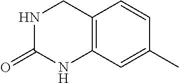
C1(C)=CC2=C(C=C1)CNC(=O)N2
